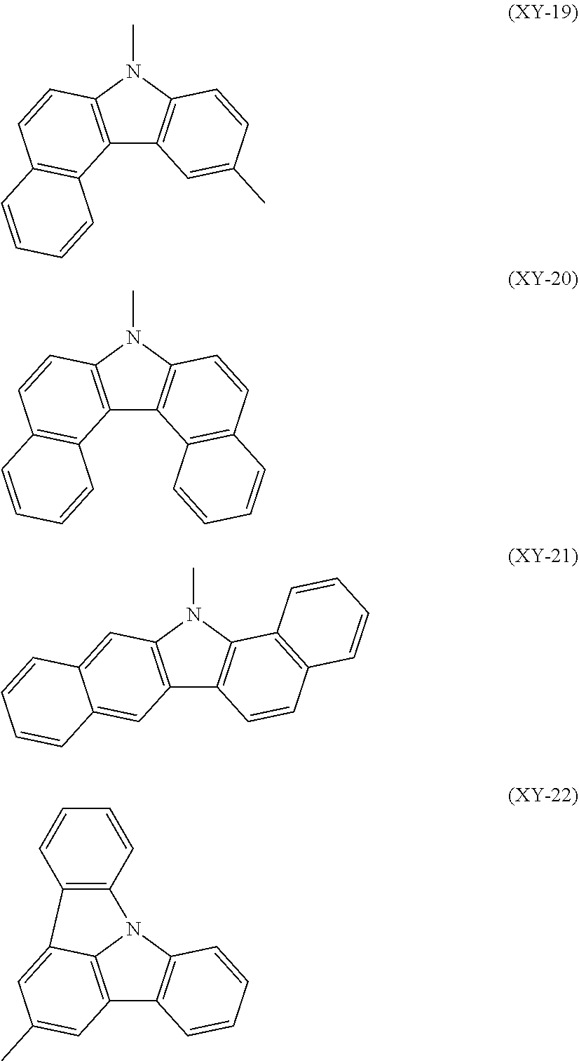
C12=C(N(C)C3=C1C=C(C)C=C3)C=CC1=C2C=CC=C1.C12=C(N(C)C3=C1C1=C(C=C3)C=CC=C1)C=CC1=C2C=CC=C1.C12=C(N(C)C3=C1C=CC1=C3C=CC=C1)C=C1C(=C2)C=CC=C1.C12=C3N(C4=C1C=CC=C4)C1=C(C3=CC(C)=C2)C=CC=C1
